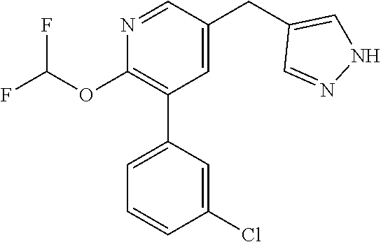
C1(OC(F)F)=C(C2=CC=CC(Cl)=C2)C=C(CC2=CNN=C2)C=N1
